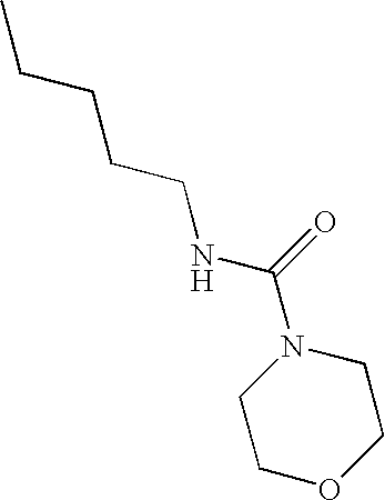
CCCCCNC(N1CCOCC1)=O
